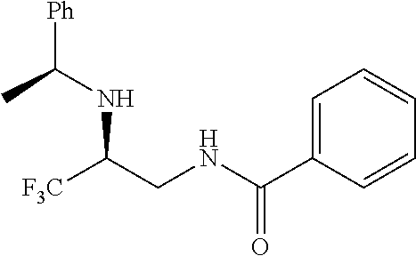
C1=C(C(NCC([F3C])NC([Ph])C)=O)C=CC=C1
